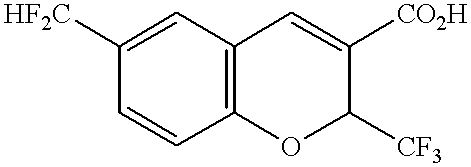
C1=CC2=C(C=C1[HF2C])C=C([CO2H])C([CF3])O2
